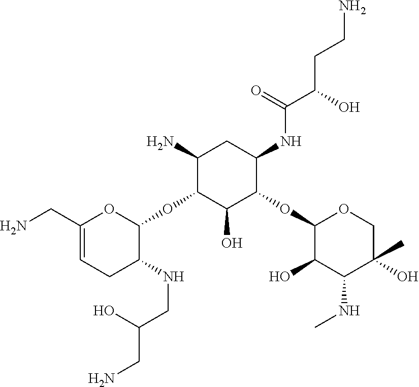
C1(N)C(OC2OC(CN)=CCC2NCC(CN)O)C(O)C(OC2C(O)C(NC)C(C)(O)CO2)C(NC(C(O)CCN)=O)C1
